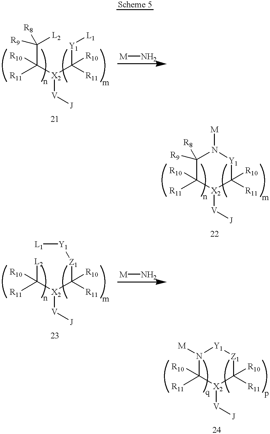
[V]([X2](C([R11])([R10])C([L2])([R8])[R9])C([R11])([R10])[Y1][L1])[J].[M]N.[V]([X2]1C([R11])([R10])C([R8])([R9])N([M])[Y1]C1([R11])[R10])[J].[V]([X2](C([R11])([R10])[L2])C([R11])([R10])[Z1][Y1][L1])[J].[V]([X2]1C([R11])([R10])N([M])[Y1][Z1]C1([R11])[R10])[J].[M]N
